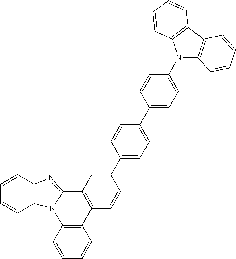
C1=CC2=C(C=C1)N1C(=NC3=C1C=CC=C3)C1=C2C=CC(C2=CC=C(C3=CC=C(N4C5=C(C6=C4C=CC=C6)C=CC=C5)C=C3)C=C2)=C1
